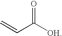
C=CC([OH])=O
